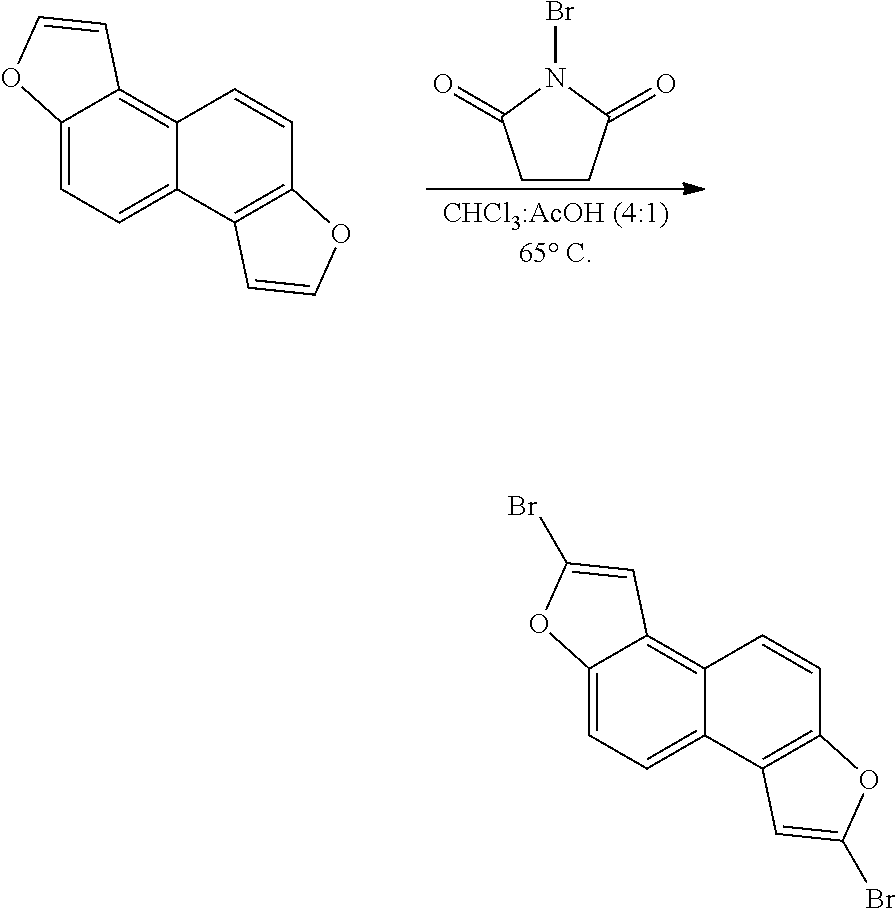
C12=CC=C3C(=C1C=CO2)C=CC1=C3C=CO1.C1CC(=O)N(Br)C1=O.C12=CC=C3C(=C1C=C(Br)O2)C=CC1=C3C=C(Br)O1
